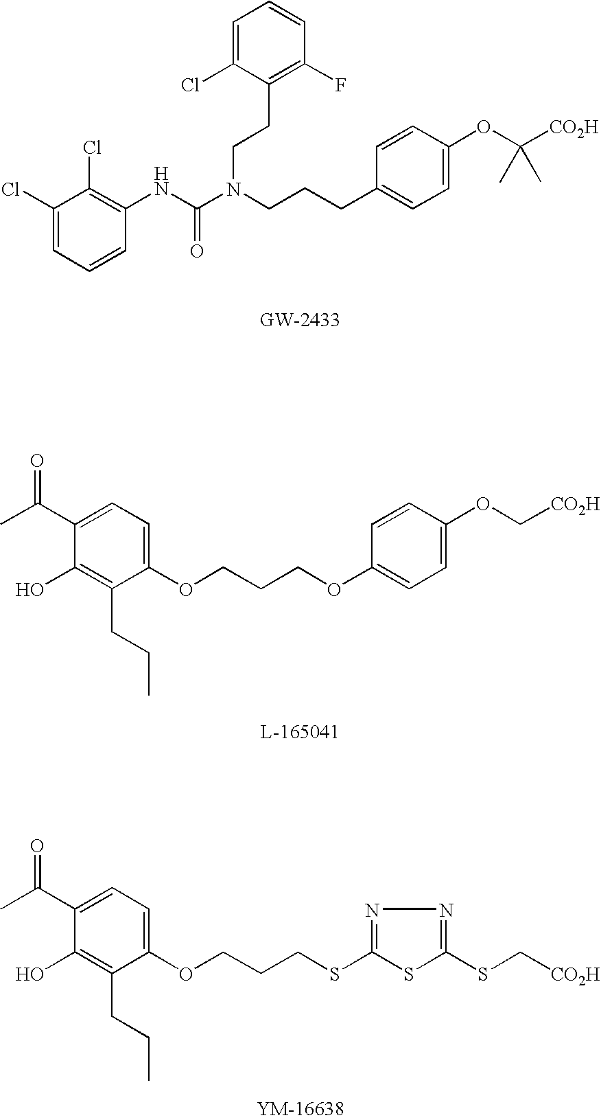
C1(Cl)=CC=CC(NC(N(CCCC2=CC=C(OC([CO2H])(C)C)C=C2)CCC2=C(F)C=CC=C2Cl)=O)=C1Cl.C1(OCCCOC2=CC=C(OC[CO2H])C=C2)=CC=C(C(C)=O)C(O)=C1CCC.C1(OCCCSC2=NN=C(SC[CO2H])S2)=CC=C(C(C)=O)C(O)=C1CCC
